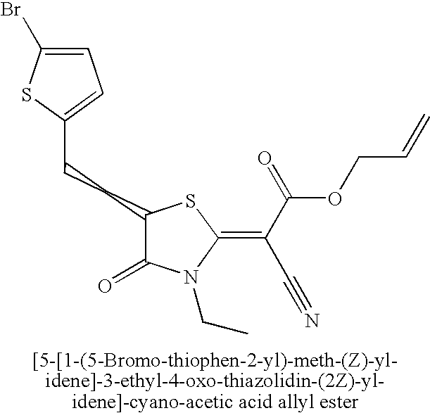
C(CC1C(=O)N(CC)C(=C(C(=O)OCC=C)C#N)S1)C1=CC=C(Br)S1
